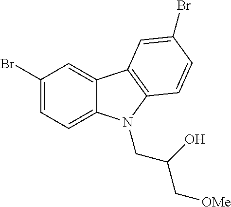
C1(Br)=CC=C2C(=C1)C1=C(N2CC(O)C[OMe])C=CC(Br)=C1
